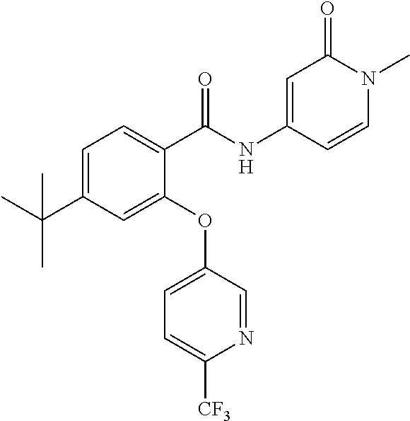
C1=C(C(C)(C)C)C=C(OC2=CC=C([CF3])N=C2)C(C(NC2=CC(=O)N(C)C=C2)=O)=C1
